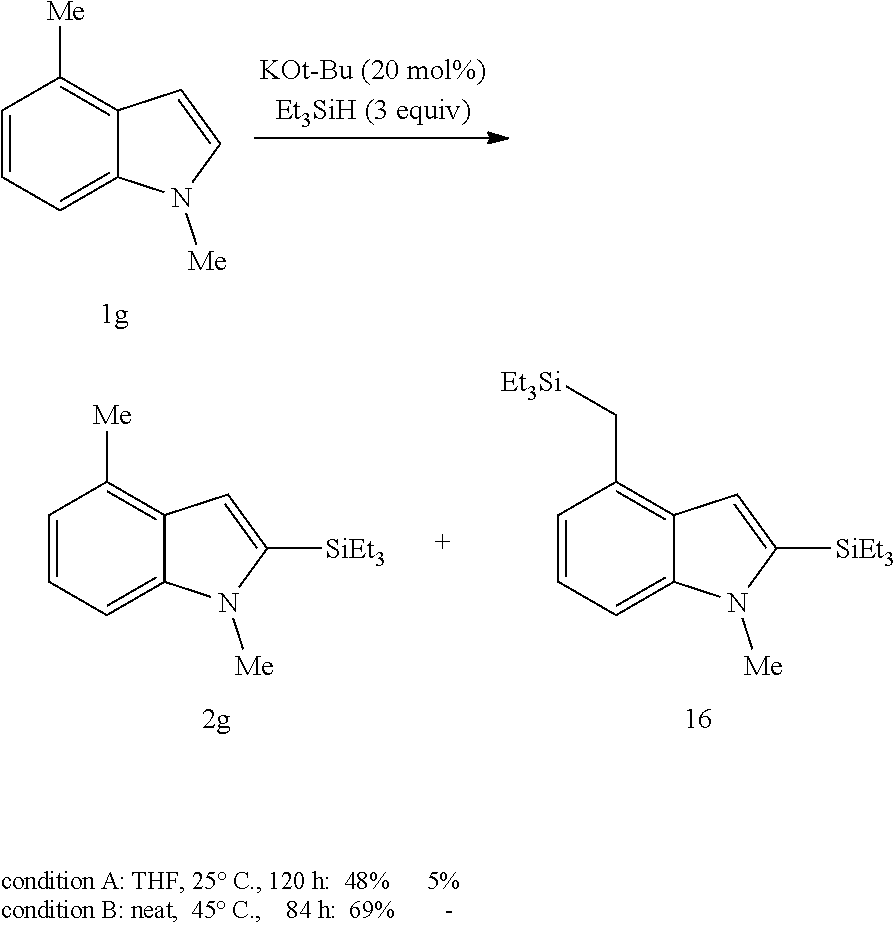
C1=CC=C2C(=C1[Me])C=CN2[Me].C1=CC=C2C(=C1[Me])C=C([SiEt3])N2[Me].C1=CC=C2C(=C1C[Et3Si])C=C([SiEt3])N2[Me]
